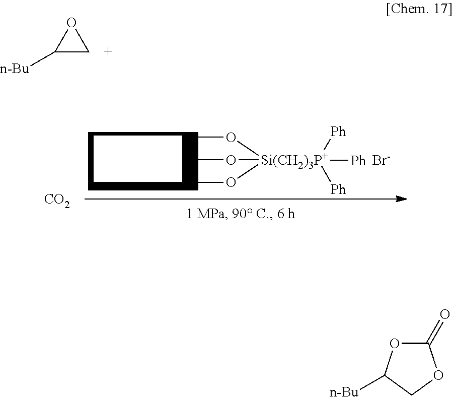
C1([n-Bu])CO1.CO[Si(CH2)3P+](OC)(OC)([Ph])([Ph])[Ph].[Br-].[CO2].C1(=O)OC([n-Bu])CO1
